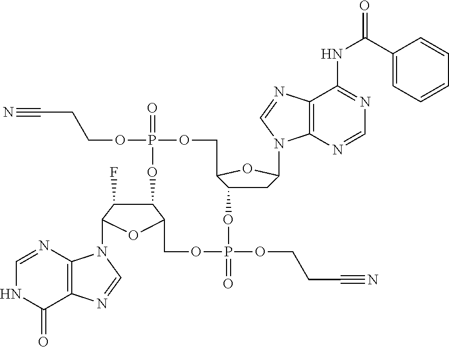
N#CCCOP1(=O)OCC2C(OP(OCCC#N)(=O)OCC3C(O1)C(F)C(N1C4=C(N=C1)C(=O)NC=N4)O3)CC(N1C3=C(N=C1)C(NC(C1=CC=CC=C1)=O)=NC=N3)O2
